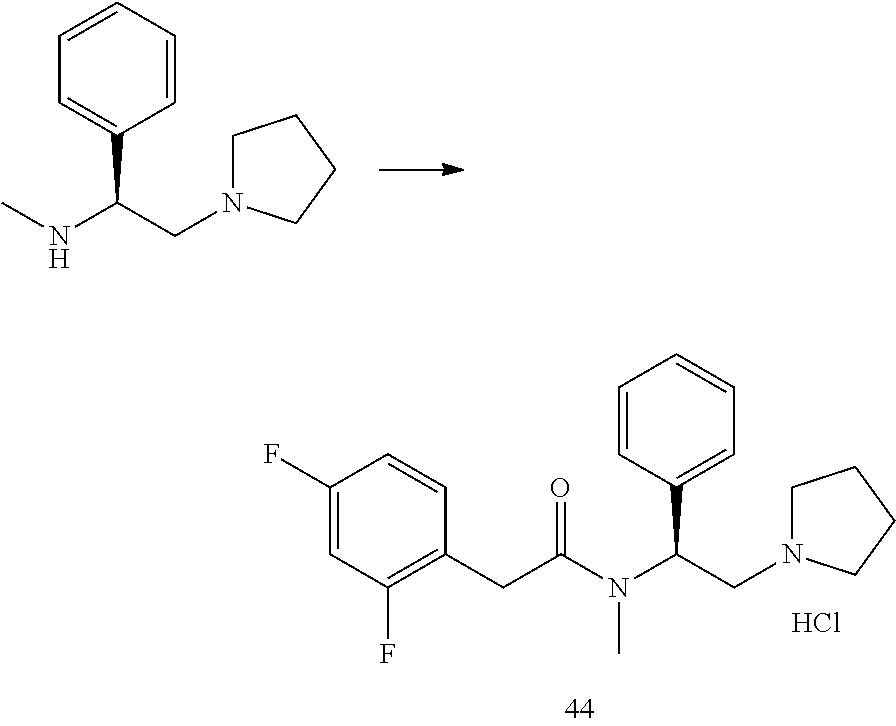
C1=CC=CC=C1C(NC)CN1CCCC1.C1=C(C(N(C(CC2=C(F)C=C(F)C=C2)=O)C)CN2CCCC2)C=CC=C1.Cl
